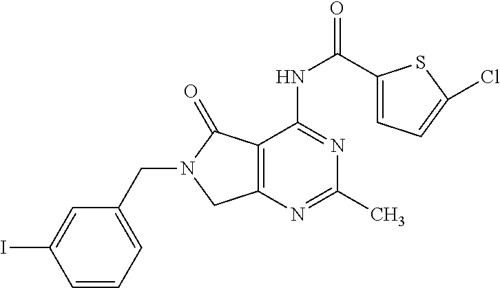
IC1=CC(CN2CC3=C(C2=O)C(NC(C2=CC=C(Cl)S2)=O)=NC(C)=N3)=CC=C1
